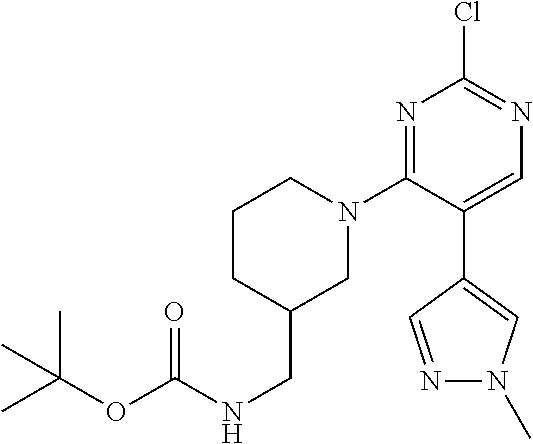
C1CC(CNC(OC(C)(C)C)=O)CN(C2=NC(Cl)=NC=C2C2=CN(C)N=C2)C1
